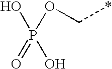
OP(OC*)(O)=O
